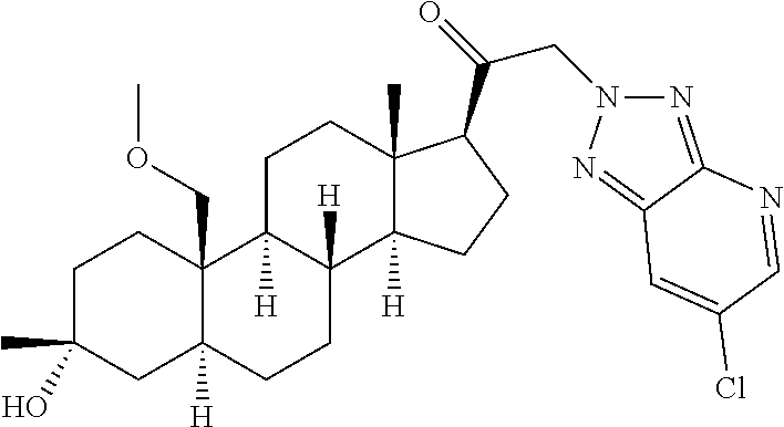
C1C(C)(O)CC2([H])C(COC)(C1)C1([H])C([H])(CC2)C2([H])C(C)(CC1)C(C(CN1N=C3C(=N1)C=C(Cl)C=N3)=O)CC2
